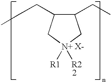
C1(CC)C(CCC)C[N+]([R1])([R2])C1.[X-]
